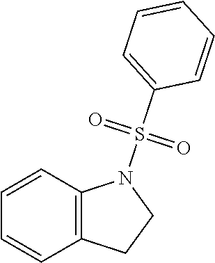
C12=C(C=CC=C1)N(S(C1=CC=CC=C1)(=O)=O)CC2
